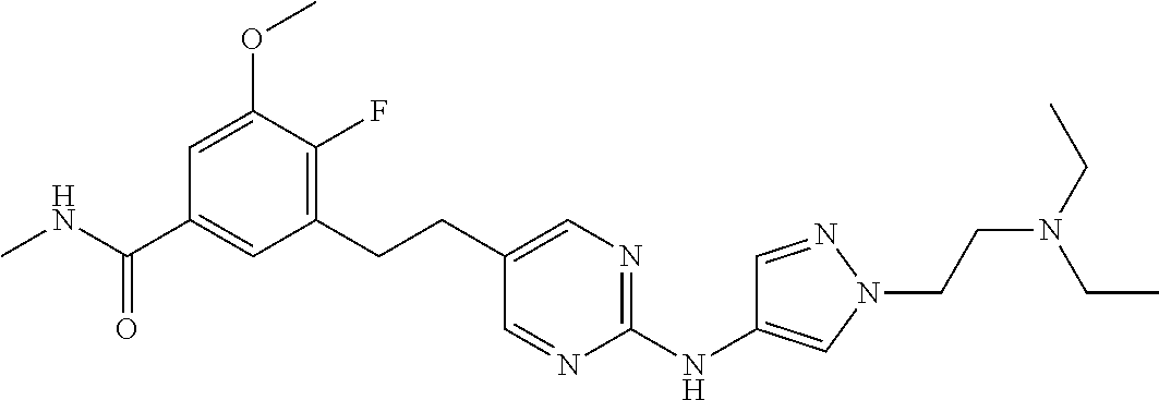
C1=C(OC)C(F)=C(CCC2=CN=C(NC3=CN(CCN(CC)CC)N=C3)N=C2)C=C1C(NC)=O
